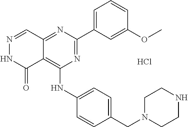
C12=NC(C3=CC=CC(OC)=C3)=NC(NC3=CC=C(CN4CCNCC4)C=C3)=C1C(=O)NN=C2.Cl
